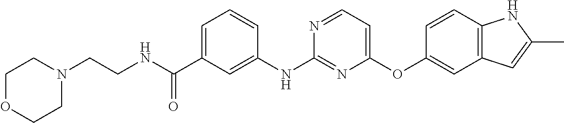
C1=C(C(NCCN2CCOCC2)=O)C=C(NC2=NC(OC3=CC4=C(C=C3)NC(C)=C4)=CC=N2)C=C1
